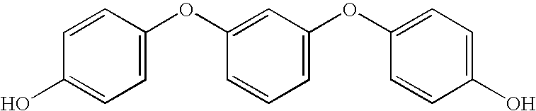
C1=C(OC2=CC(OC3=CC=C(O)C=C3)=CC=C2)C=CC(O)=C1
